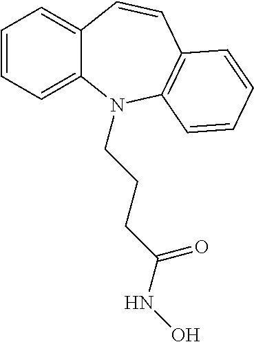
C1=CC=C2C(=C1)C=CC1=C(N2CCCC(NO)=O)C=CC=C1
